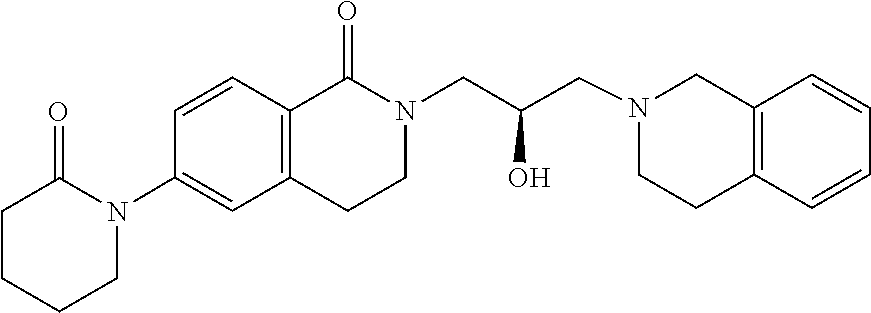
C12=C(C=CC=C1)CCN(CC(CN1C(=O)C3=C(CC1)C=C(N1C(=O)CCCC1)C=C3)O)C2
